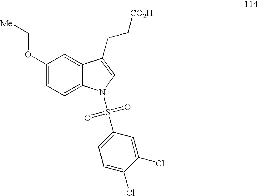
C1(OC[Me])=CC=C2C(=C1)C(CC[CO2H])=CN2S(C1=CC=C(Cl)C(Cl)=C1)(=O)=O
